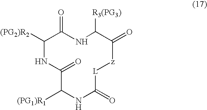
C1([(PG2)R2])NC(=O)C([(PG1)R1])NC(=O)[L][z]C(=O)C([R3(PG3)])NC1=O
